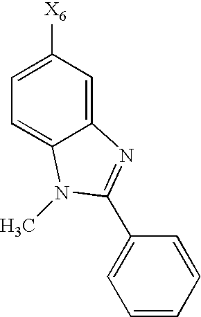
C1=CC=CC=C1C1=NC2=CC([X6])=CC=C2N1C
